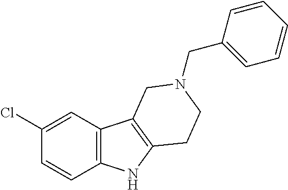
C1(Cl)=CC2=C(C=C1)NC1=C2CN(CC2=CC=CC=C2)CC1
